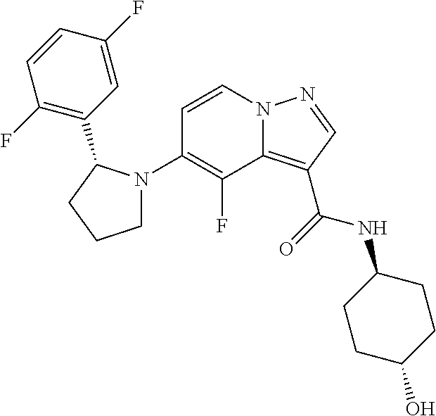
C1=CN2C(=C(C(=O)NC3CCC(O)CC3)C=N2)C(F)=C1N1CCCC1C1=C(F)C=CC(F)=C1
